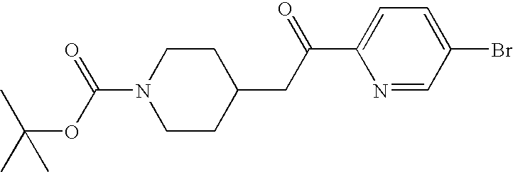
C1CC(CC(C2=CC=C(Br)C=N2)=O)CCN1C(OC(C)(C)C)=O
